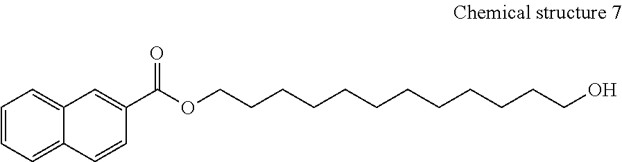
C1=CC=C2C(=C1)C=C(C(OCCCCCCCCCCCCO)=O)C=C2
